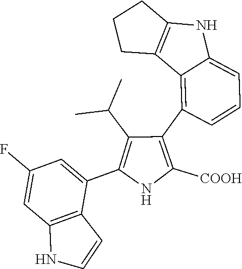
C1(C2=C3C(=CC=C2)NC2=C3CCC2)=C([COOH])NC(C2=CC(F)=CC3=C2C=CN3)=C1C(C)C
